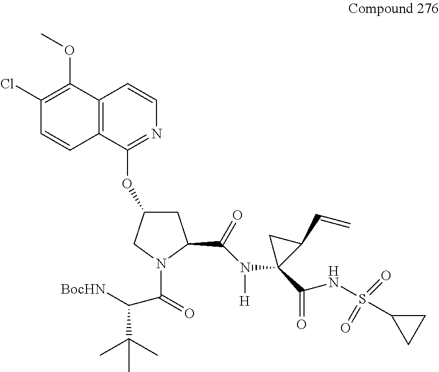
C1C(OC2=NC=CC3=C2C=CC(Cl)=C3OC)CN(C(=O)C([BocHN])C(C)(C)C)C1C(=O)N([H])C1(C(=O)NS(=O)(=O)C2CC2)C(C=C)C1
